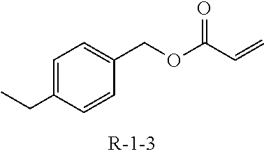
C1=C(CC)C=CC(COC(C=C)=O)=C1
